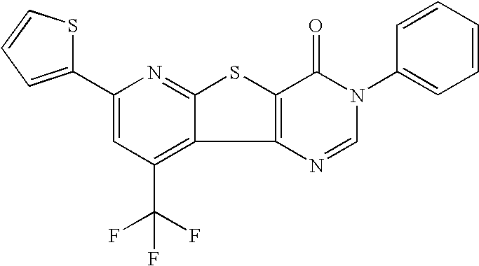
C1(C2=CC=CS2)=CC(C(F)(F)F)=C2C(=N1)SC1=C2N=CN(C2=CC=CC=C2)C1=O
